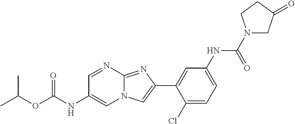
C1=NC2=NC(C3=CC(NC(N4CC(=O)CC4)=O)=CC=C3Cl)=CN2C=C1NC(OC(C)C)=O
